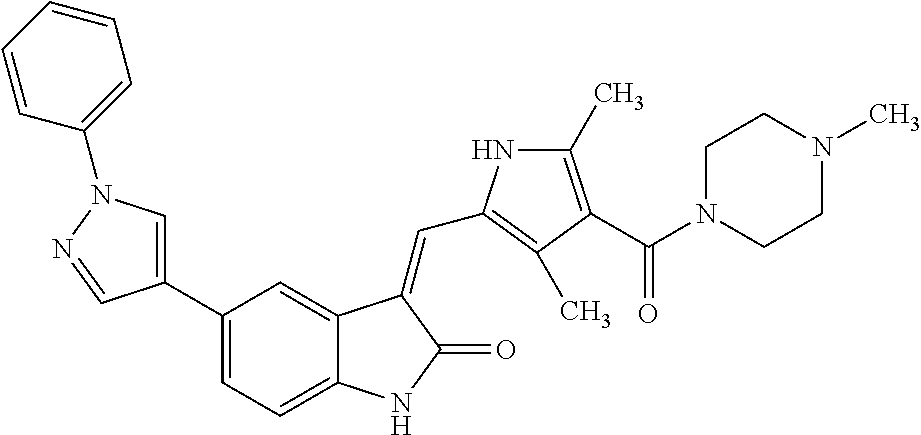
C1(C2=CN(C3=CC=CC=C3)N=C2)=CC=C2C(=C1)C(=CC1=C(C)C(C(N3CCN(C)CC3)=O)=C(C)N1)C(=O)N2
